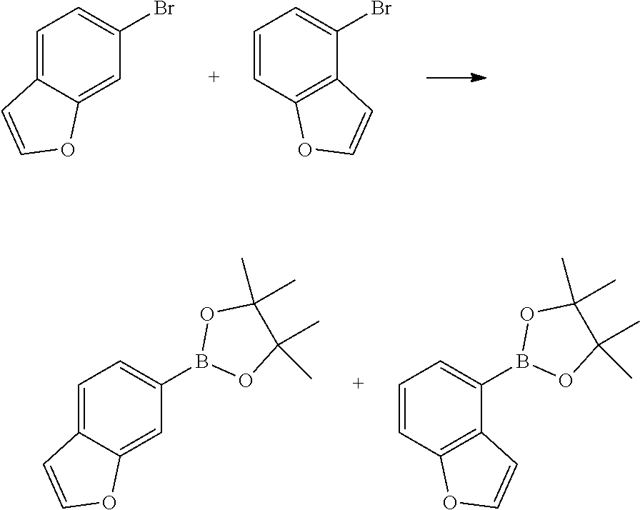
C1=C2C(=CC(Br)=C1)OC=C2.C1=CC2=C(C(Br)=C1)C=CO2.B1(C2=CC=C3C(=C2)OC=C3)OC(C)(C)C(C)(C)O1.O1C(C)(C)C(C)(C)OB1C1=CC=CC2=C1C=CO2
